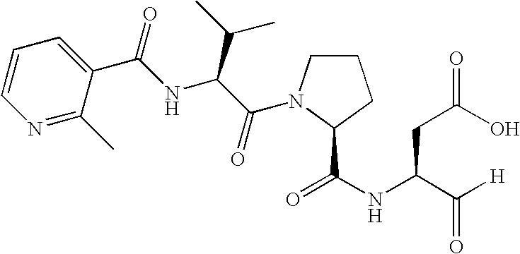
C1=CN=C(C)C(C(NC(C(=O)N2CCCC2C(NC(C([H])=O)CC(O)=O)=O)C(C)C)=O)=C1
